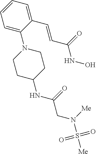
C1=C(N2CCC(NC(CN(S([Me])(=O)=O)[Me])=O)CC2)C(C=CC(NO)=O)=CC=C1
